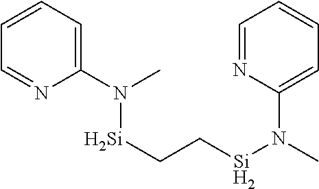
N([Si]CC[Si]N(C)C1=CC=CC=N1)(C1=CC=CC=N1)C
